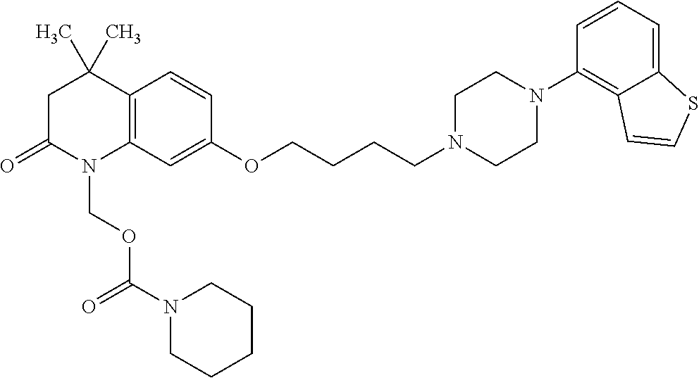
C12=C(C=C(OCCCCN3CCN(C4=C5C(=CC=C4)SC=C5)CC3)C=C1)N(COC(=O)N1CCCCC1)C(=O)CC2(C)C
